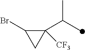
C1([CF3])(C(C)C)C(Br)C1
